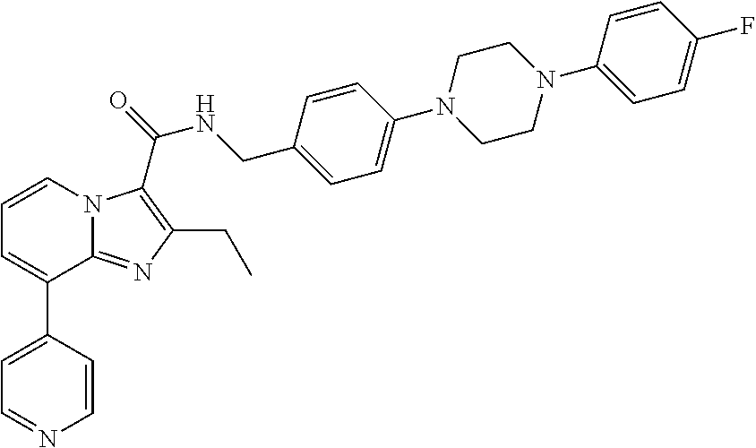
C1=CN2C(=NC(CC)=C2C(=O)NCC2=CC=C(N3CCN(C4=CC=C(F)C=C4)CC3)C=C2)C(C2=CC=NC=C2)=C1
